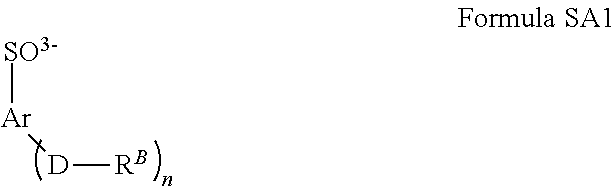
[SO3-][Ar][D][RB]
